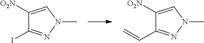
C1([O2N])=CN(C)N=C1I.C1([O2N])=CN(C)N=C1C=C
